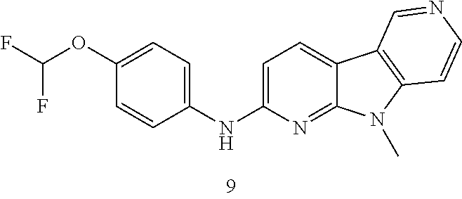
C1=C(NC2=CC=C(OC(F)F)C=C2)N=C2C(=C1)C1=C(N2C)C=CN=C1
